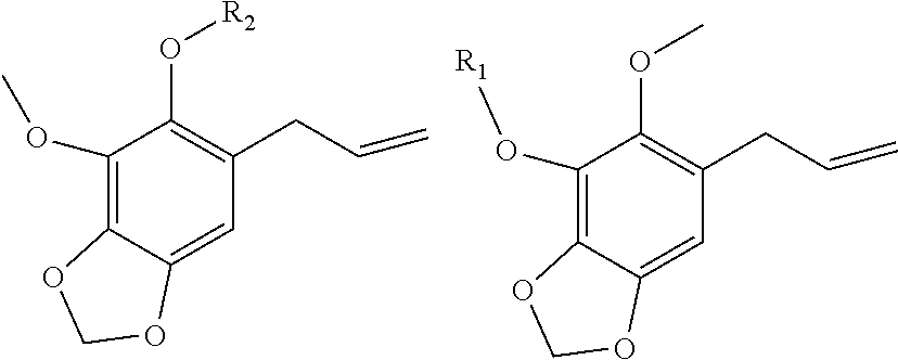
C1(OC)=C2C(=CC(CC=C)=C1O[R2])OCO2.C1(O[R1])=C2C(=CC(CC=C)=C1OC)OCO2
